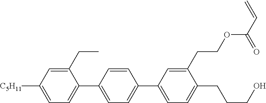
C1(CC)=CC([C5H11])=CC=C1C1=CC=C(C2=CC=C(CCCO)C(CCOC(C=C)=O)=C2)C=C1
